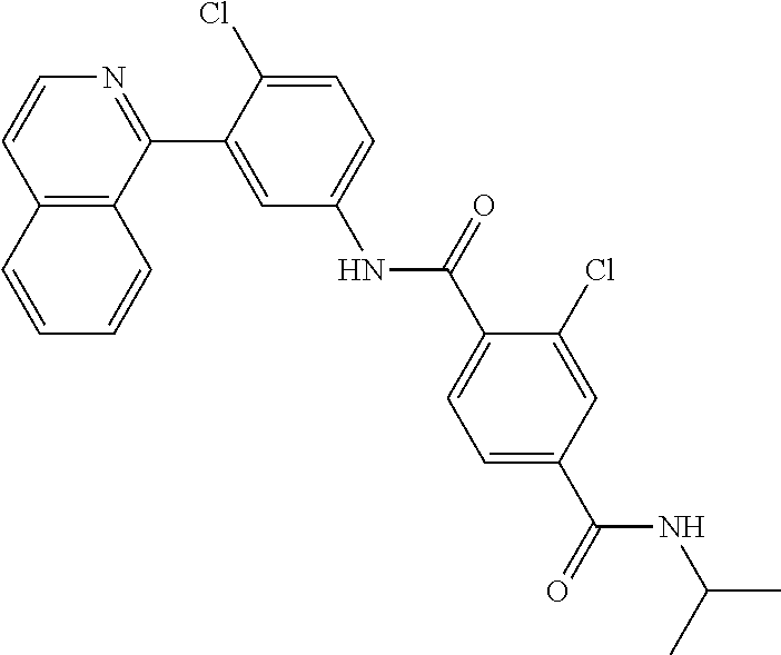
C12=C(C(C3=CC(NC(C4=CC=C(C(=O)NC(C)C)C=C4Cl)=O)=CC=C3Cl)=NC=C1)C=CC=C2
